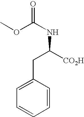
C1=C(CC(NC(=O)OC)[CO2H])C=CC=C1
